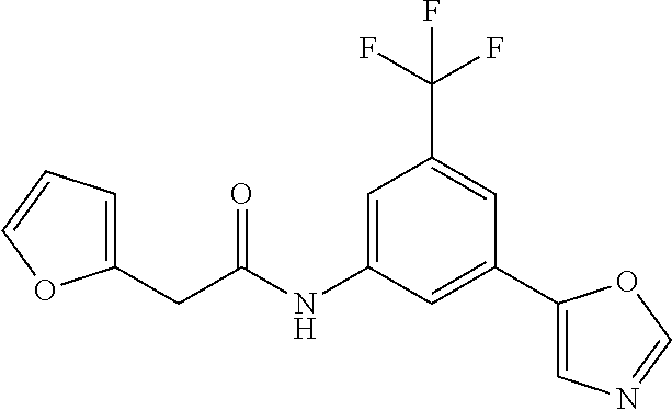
C1=C(NC(CC2=CC=CO2)=O)C=C(C2=CN=CO2)C=C1C(F)(F)F
